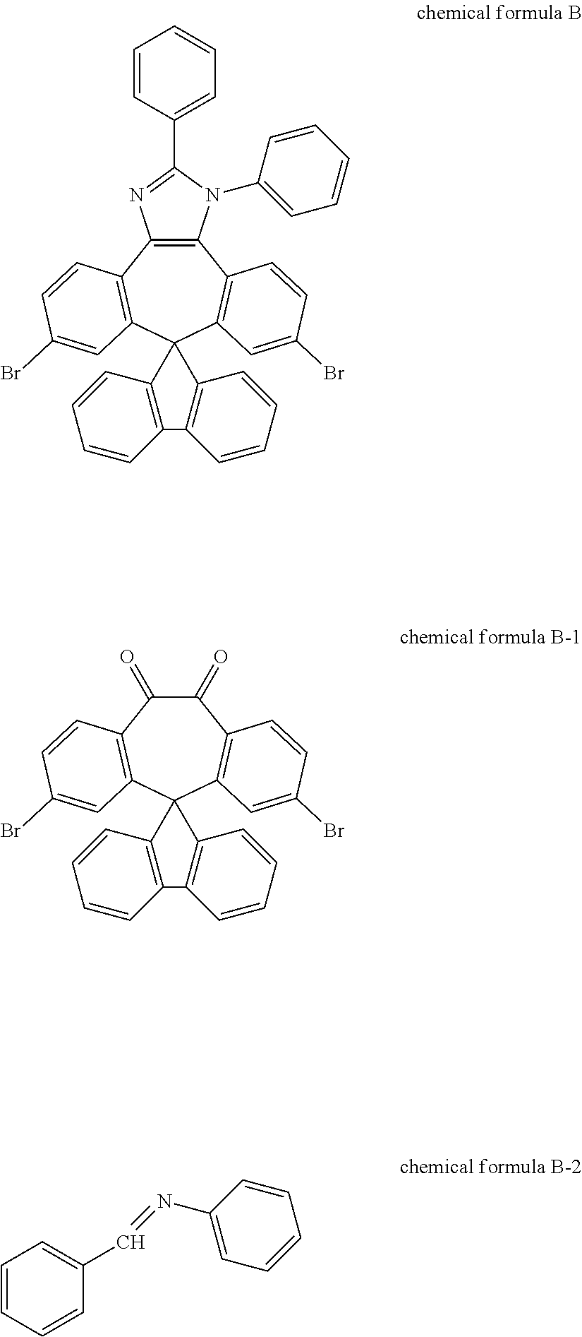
C12=C(N(C3=CC=CC=C3)C(C3=CC=CC=C3)=N1)C1=C(C3(C4=C2C=CC(Br)=C4)C2=C(C=CC=C2)C2=C3C=CC=C2)C=C(Br)C=C1.C1(=O)C(=O)C2=C(C3(C4=C1C=CC(Br)=C4)C1=C(C=CC=C1)C1=C3C=CC=C1)C=C(Br)C=C2.C1=CC=CC(C=NC2=CC=CC=C2)=C1
